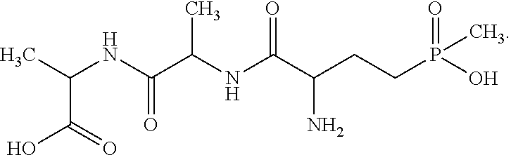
O=C(C(CCP(O)(=O)C)N)NC(C(NC(C)C(O)=O)=O)C
